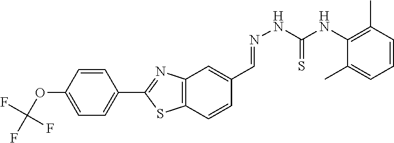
C1=CC(C2=NC3=C(S2)C=CC(C=NNC(=S)NC2=C(C)C=CC=C2C)=C3)=CC=C1OC(F)(F)F
